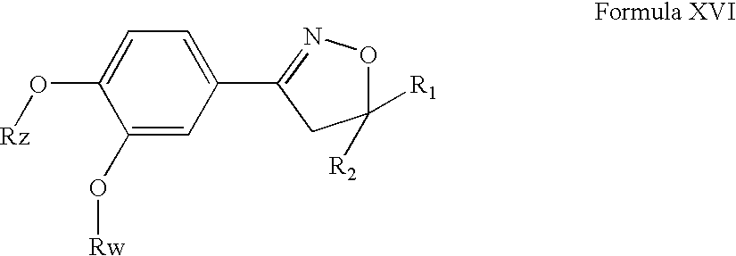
C1(O[Rw])=CC(C2=NOC([R1])([R2])C2)=CC=C1O[Rz]
